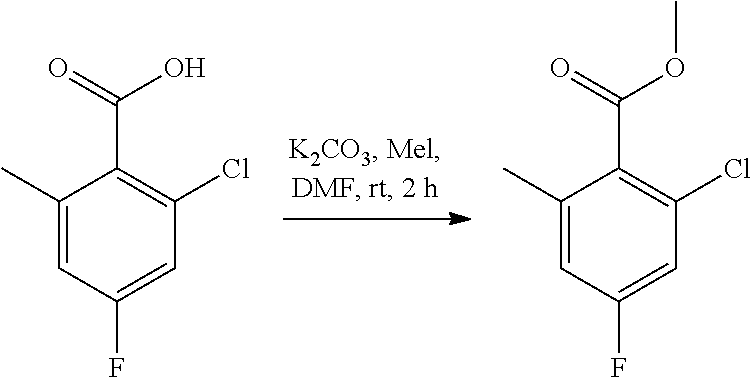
C1(C)=CC(F)=CC(Cl)=C1C(=O)O.C1(C)=CC(F)=CC(Cl)=C1C(=O)OC
